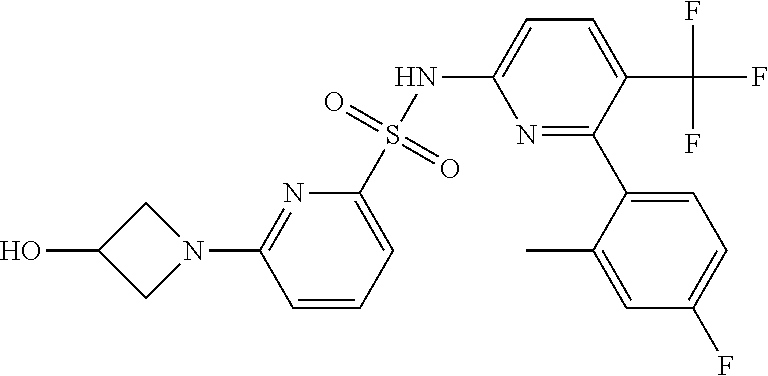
C1C(O)CN1C1=NC(S(NC2=CC=C(C(F)(F)F)C(C3=CC=C(F)C=C3C)=N2)(=O)=O)=CC=C1
